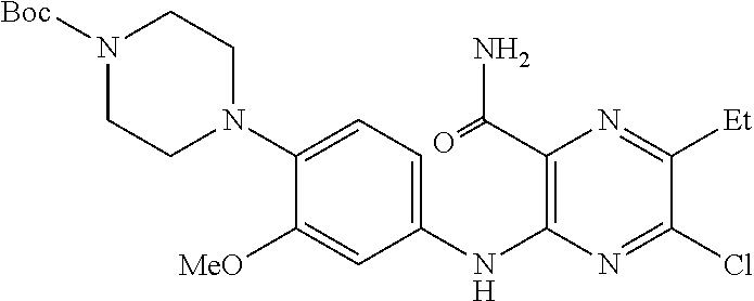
C1(N2CCN([Boc])CC2)=CC=C(NC2=C(C(=O)N)N=C([Et])C(Cl)=N2)C=C1[MeO]
